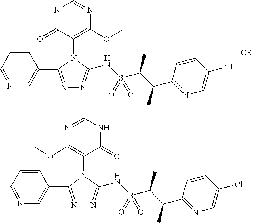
N1C(=O)C(N2C(C3=CN=CC=C3)=NN=C2NS(C(C(C2=NC=C(Cl)C=C2)C)C)(=O)=O)=C(OC)N=C1.N1=CNC(=O)C(N2C(C3=CN=CC=C3)=NN=C2NS(C(C(C2=NC=C(Cl)C=C2)C)C)(=O)=O)=C1OC
